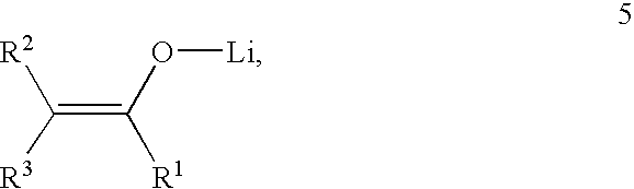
C(=C(O[Li])[R1])([R2])[R3]
